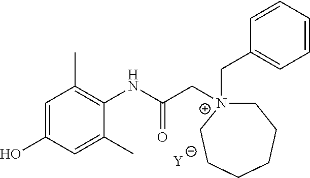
[Y].C1=C(O)C=C(C)C(NC(C[N+]2(CC3=CC=CC=C3)CCCCCC2)=O)=C1C
